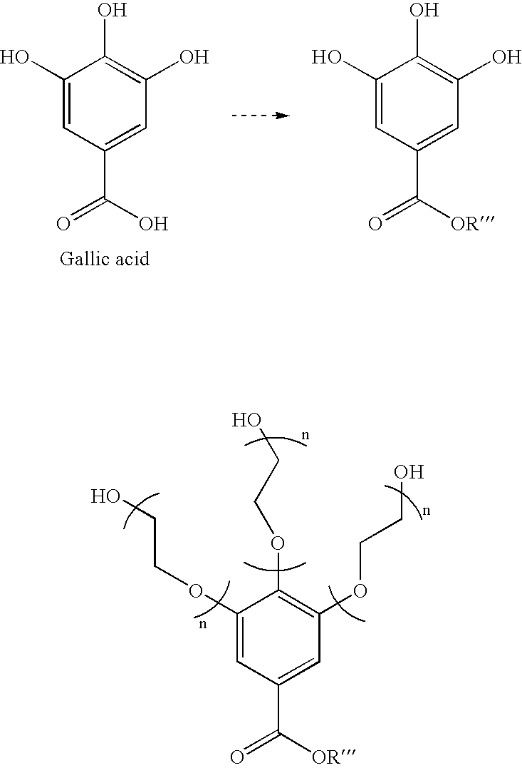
C1(O)=CC(C(O)=O)=CC(O)=C1O.C1(O)=CC(C([OR])=O)=CC(O)=C1O.C1(OCCO)=CC(C([OR])=O)=CC(OCCO)=C1OCCO
